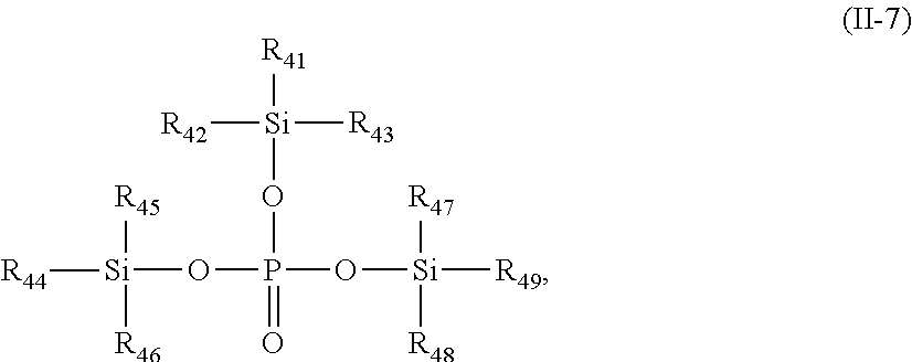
[Si](OP(O[Si]([R43])([R41])[R42])(O[Si]([R47])([R48])[R49])=O)([R45])([R46])[R44]
